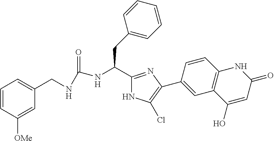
C1=CC([OMe])=CC(CNC(=O)NC(C2=NC(C3=CC4=C(C=C3)NC(=O)C=C4O)=C(Cl)N2)CC2=CC=CC=C2)=C1
